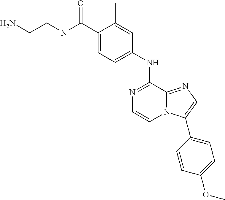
C1(NC2=NC=CN3C2=NC=C3C2=CC=C(OC)C=C2)=CC=C(C(N(CCN)C)=O)C(C)=C1
